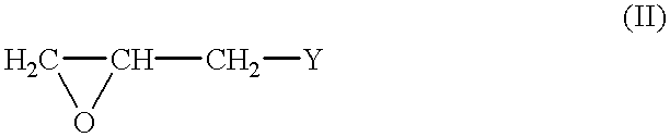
C1C(C[Y])O1
